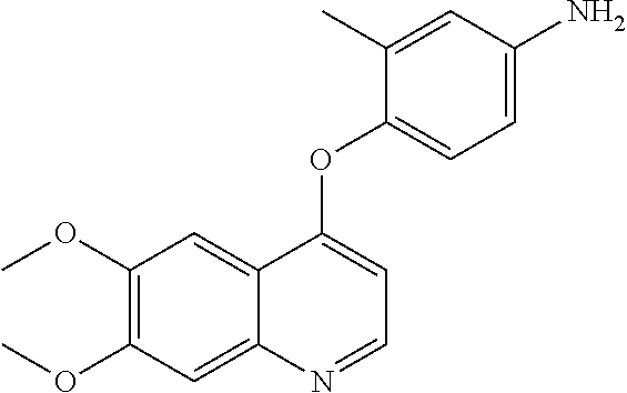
C1(OC)=C(OC)C=C2C(=C1)C(OC1=CC=C(N)C=C1C)=CC=N2
